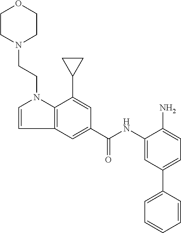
N1(CCN2C3=C(C=C2)C=C(C(NC2=CC(C4=CC=CC=C4)=CC=C2N)=O)C=C3C2CC2)CCOCC1
